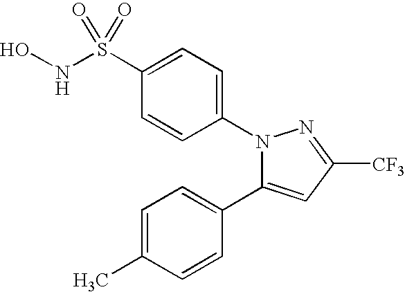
C1=C(S(NO)(=O)=O)C=CC(N2C(C3=CC=C(C)C=C3)=CC([CF3])=N2)=C1
